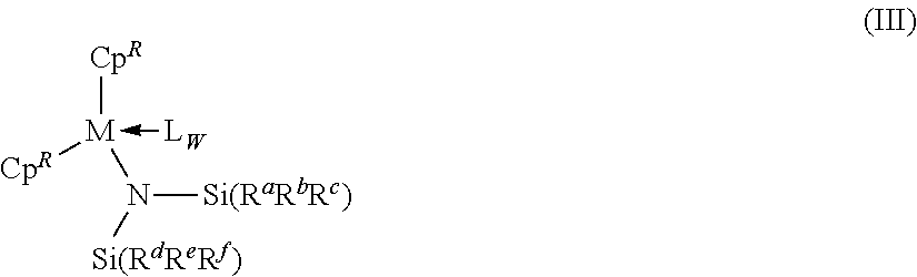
[CpR][M]([CpR])(N([Si(RdReRf)])[Si(RaRbRc)])-[LW]
